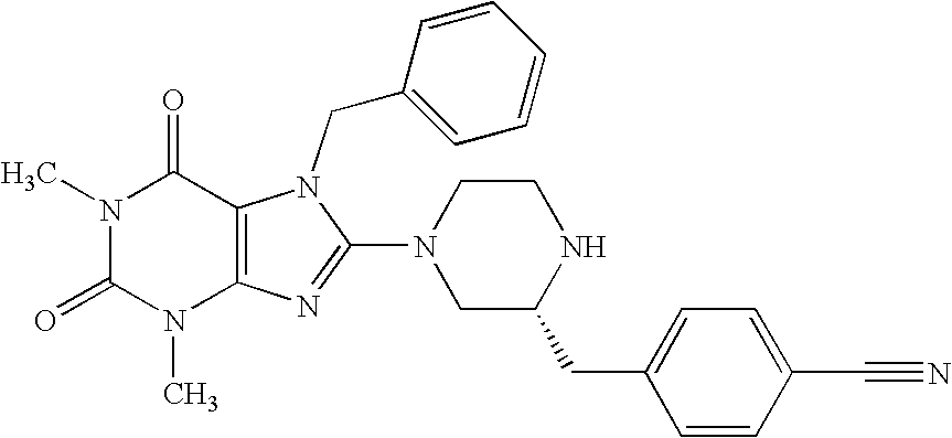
N1(C)C(=O)N(C)C2=C(C1=O)N(CC1=CC=CC=C1)C(N1CC(CC3=CC=C(C#N)C=C3)NCC1)=N2
